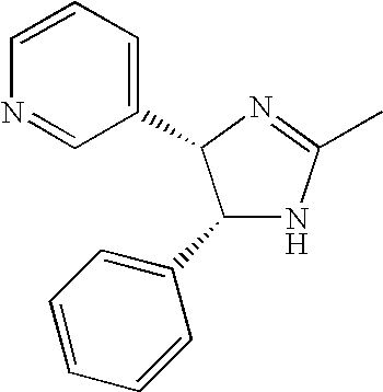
C1(C2=CC=CC=C2)NC(C)=NC1C1=CC=CN=C1
